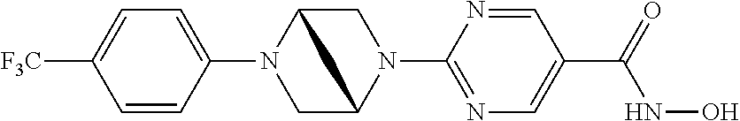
C1=CC(N2CC3N(C4=NC=C(C(=O)NO)C=N4)CC2C3)=CC=C1[F3C]
